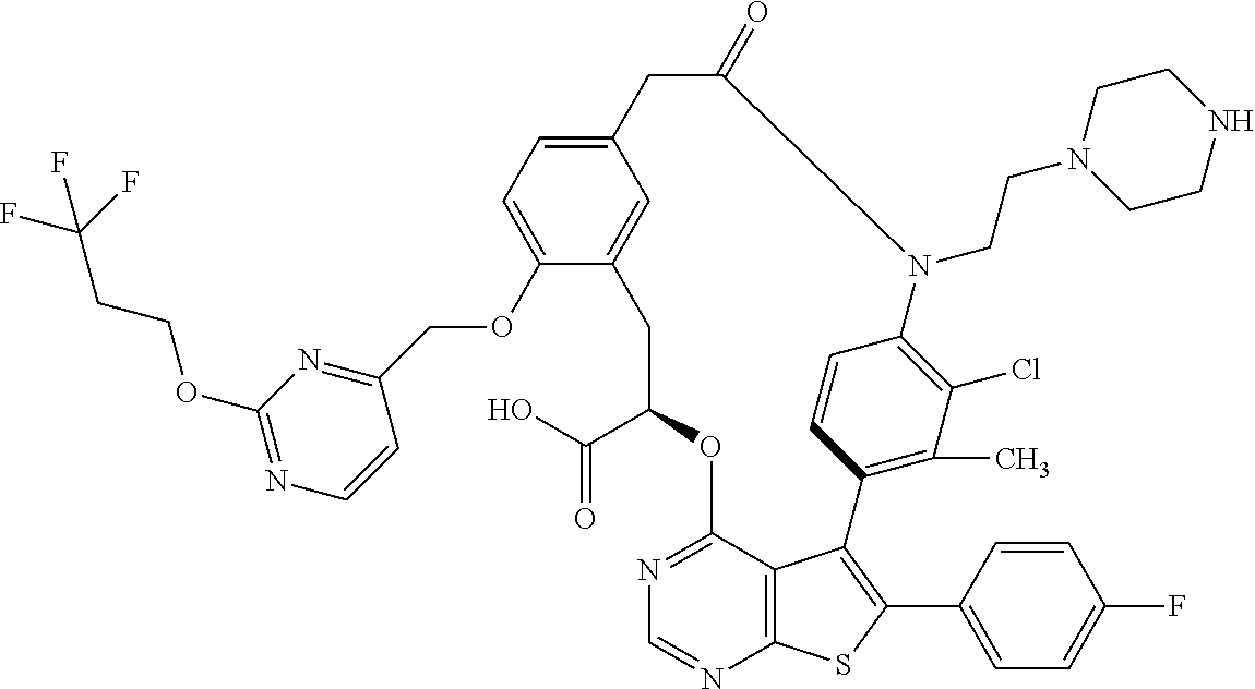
C1(C(O)=O)OC2=NC=NC3=C2C(=C(C2=CC=C(F)C=C2)S3)C2=C(C)C(Cl)=C(C=C2)N(CCN2CCNCC2)C(=O)CC2=CC=C(OCC3=NC(OCCC(F)(F)F)=NC=C3)C(=C2)C1
